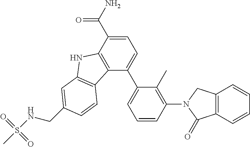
C1=C(C(N)=O)C2=C(C(C3=CC=CC(N4C(=O)C5=C(C4)C=CC=C5)=C3C)=C1)C1=C(N2)C=C(CNS(C)(=O)=O)C=C1
